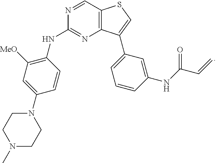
C12=C(C=NC(NC3=C([MeO])C=C(N4CCN(C)CC4)C=C3)=N1)SC=C2C1=CC=CC(NC(C=C)=O)=C1
